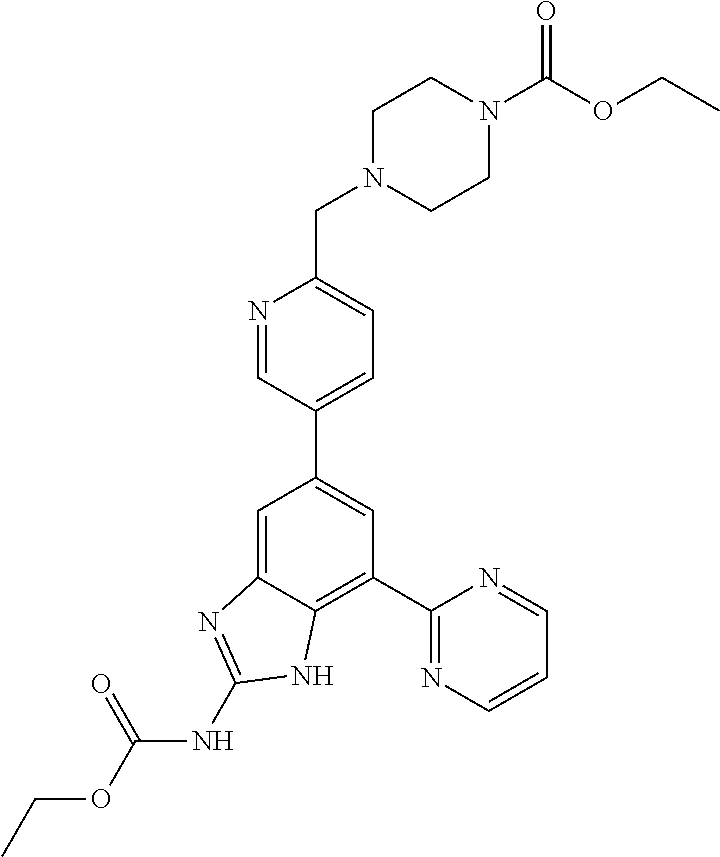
C1(C2=NC=CC=N2)=C2C(=CC(C3=CC=C(CN4CCN(C(OCC)=O)CC4)N=C3)=C1)N=C(NC(OCC)=O)N2
